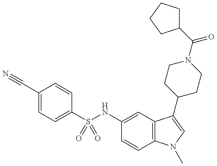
C1(S(NC2=CC3=C(C=C2)N(C)C=C3C2CCN(C(C3CCCC3)=O)CC2)(=O)=O)=CC=C(C#N)C=C1
